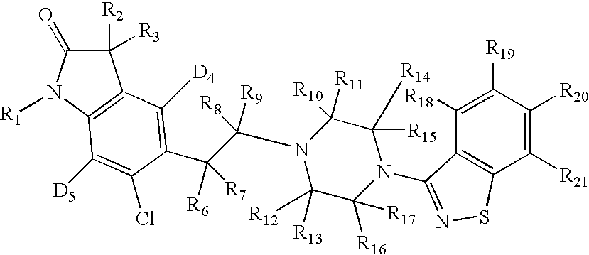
C1([R2])([R3])C(=O)N([R1])C2=C1C([D4])=C(C(C(N1C([R13])([R12])C([R16])([R17])N(C3=NSC4=C3C([R18])=C([R19])C([R20])=C4[R21])C([R15])([R14])C1([R11])[R10])([R8])[R9])([R6])[R7])C(Cl)=C2[D5]
